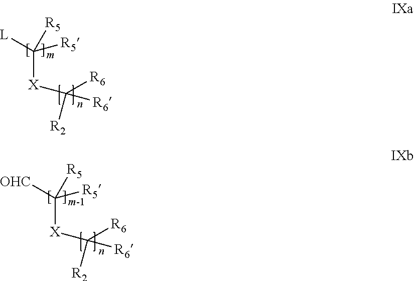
C([X]C([R2])([R6])[R6])([L])([R5])[R5].C([X]C([R2])([R6])[R6])([OHC])([R5])[R5]
